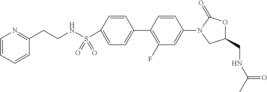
C1(S(=O)(=O)NCCC2=NC=CC=C2)=CC=C(C2=C(F)C=C(N3CC(CNC(C)=O)OC3=O)C=C2)C=C1
